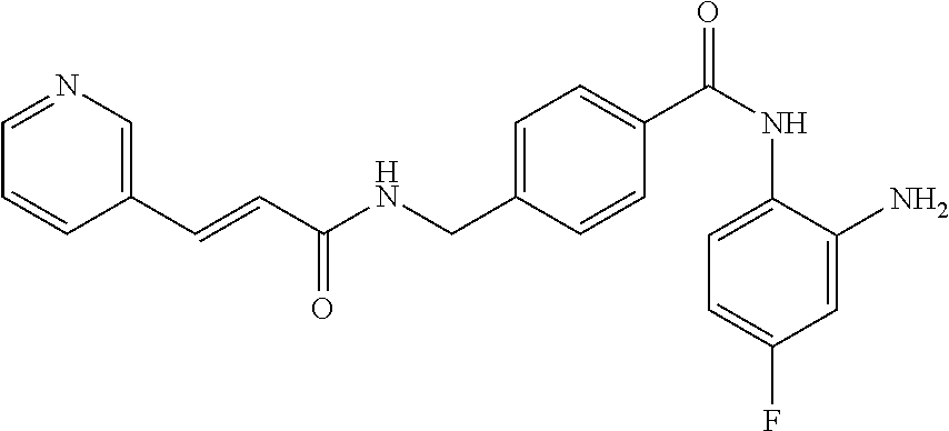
C1=C(CNC(C=CC2=CN=CC=C2)=O)C=CC(C(NC2=CC=C(F)C=C2N)=O)=C1
